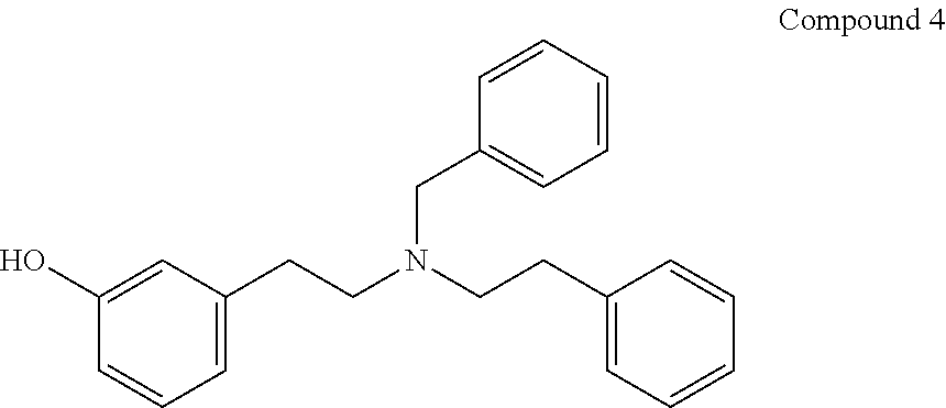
C1=C(CCN(CCC2=CC=CC=C2)CC2=CC=CC=C2)C=C(O)C=C1
